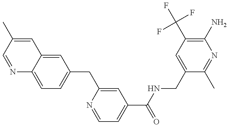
N1=CC(C)=CC2=CC(CC3=CC(C(NCC4=CC(C(F)(F)F)=C(N)N=C4C)=O)=CC=N3)=CC=C12
